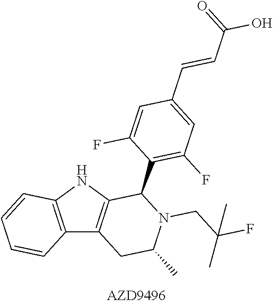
C12=C(NC3=C1CC(C)N(CC(F)(C)C)C3C1=C(F)C=C(C=CC(=O)O)C=C1F)C=CC=C2
